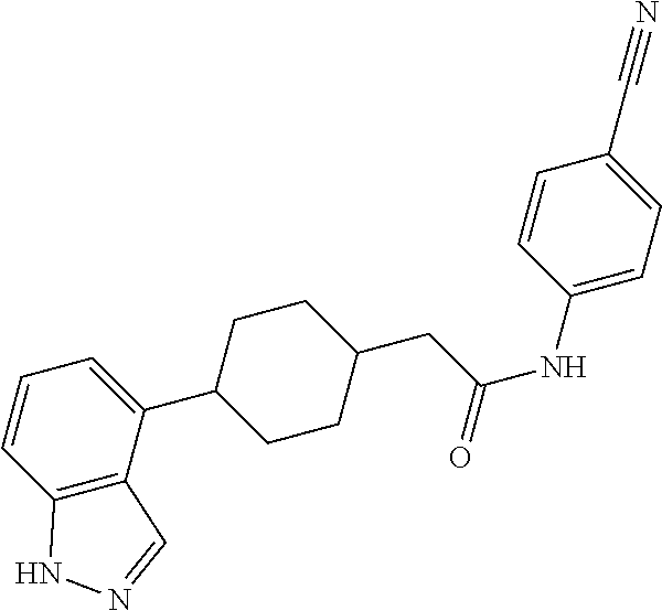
C1=CC2=C(C(C3CCC(CC(NC4=CC=C(C#N)C=C4)=O)CC3)=C1)C=NN2
